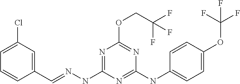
C1(C=NNC2=NC(OCC(F)(F)F)=NC(NC3=CC=C(OC(F)(F)F)C=C3)=N2)=CC(Cl)=CC=C1
